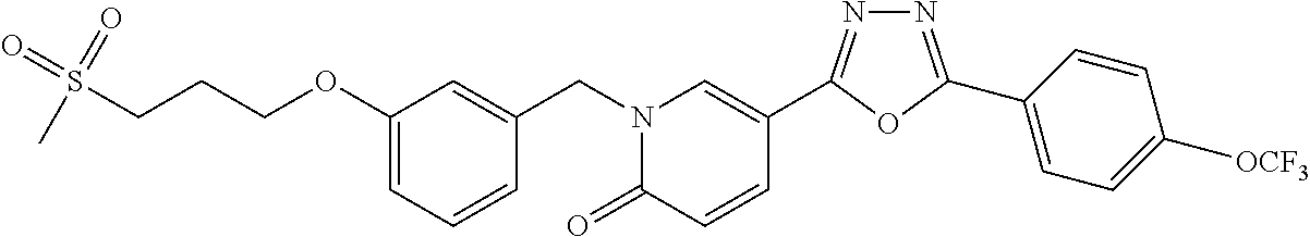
C1(OCCCS(=O)(C)=O)=CC=CC(CN2C(=O)C=CC(C3=NN=C(C4=CC=C([OCF3])C=C4)O3)=C2)=C1
